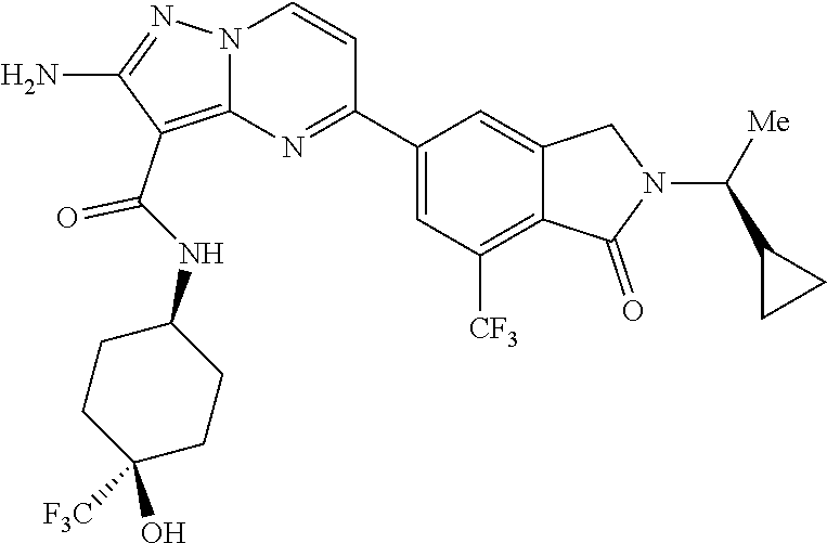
C1(N)=NN2C(=C1C(NC1CCC(O)([F3C])CC1)=O)N=C(C1=CC([CF3])=C3C(=C1)CN(C(C1CC1)[Me])C3=O)C=C2
